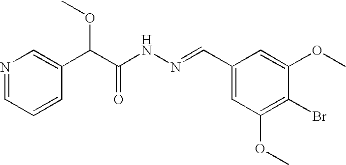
N1=CC=CC(C(C(NN=CC2=CC(OC)=C(Br)C(OC)=C2)=O)OC)=C1
